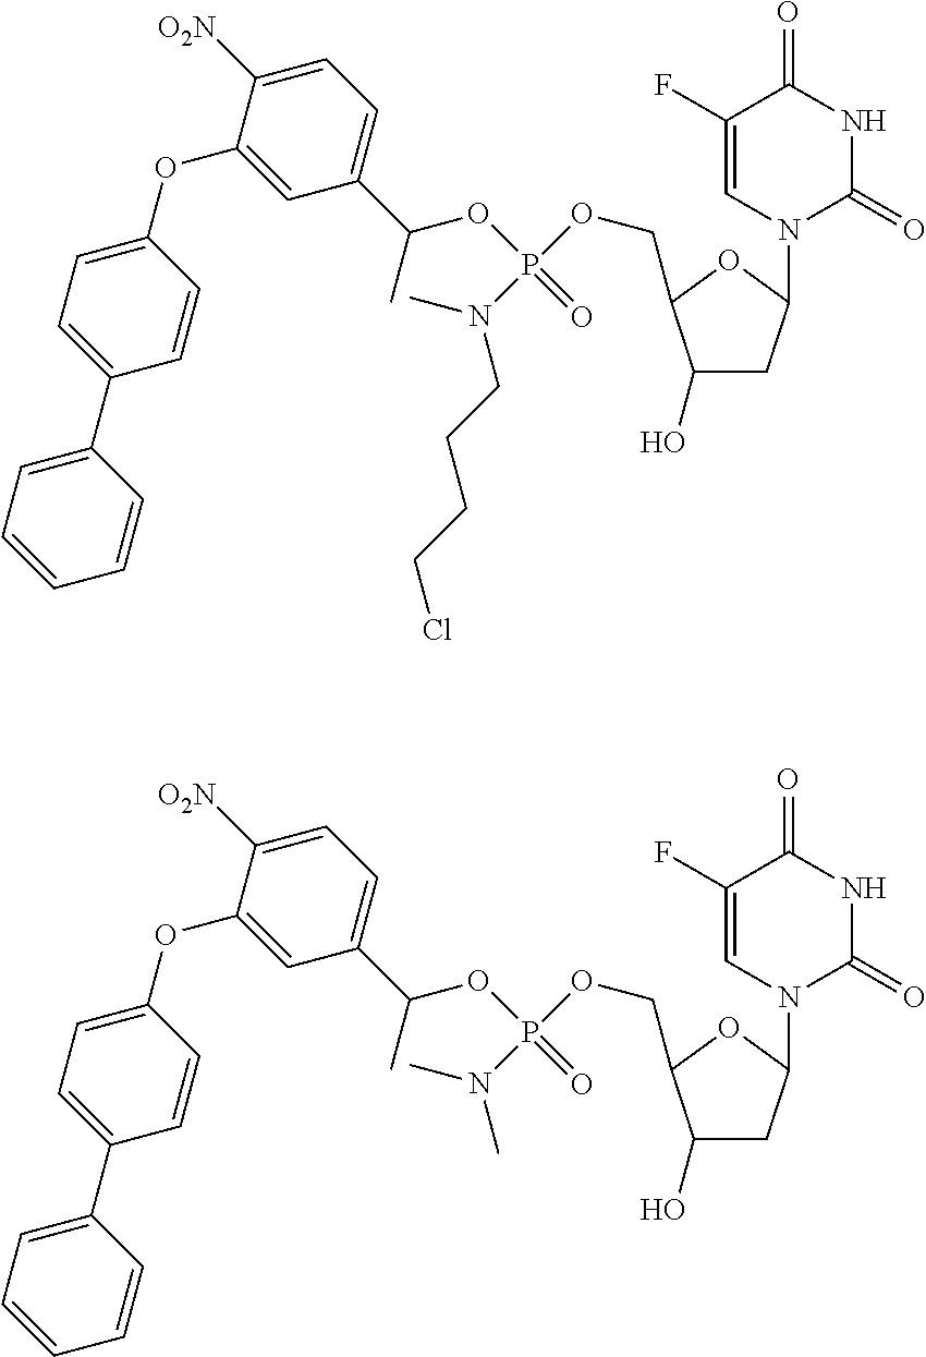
O(C1=CC=C(C2=CC=CC=C2)C=C1)C1=CC(C(C)OP(=O)(OCC2C(O)CC(N3C(=O)NC(=O)C(F)=C3)O2)N(C)CCCCCl)=CC=C1[O2N].O(C1=CC=C(C2=CC=CC=C2)C=C1)C1=CC(C(C)OP(=O)(OCC2C(O)CC(N3C(=O)NC(=O)C(F)=C3)O2)N(C)C)=CC=C1[O2N]
